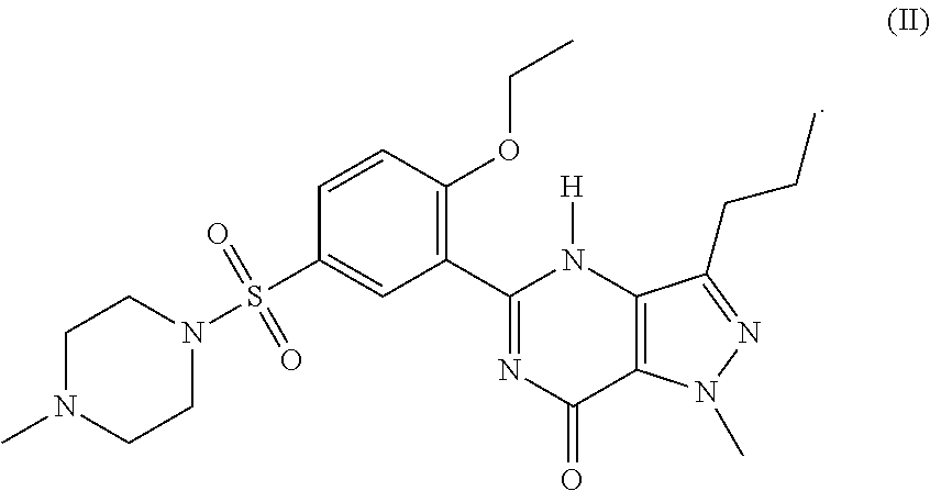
C1N(C)CCN(S(C2=CC(C3=NC(=O)C4=C(N3[H])C(CCC)=NN4C)=C(OCC)C=C2)(=O)=O)C1
